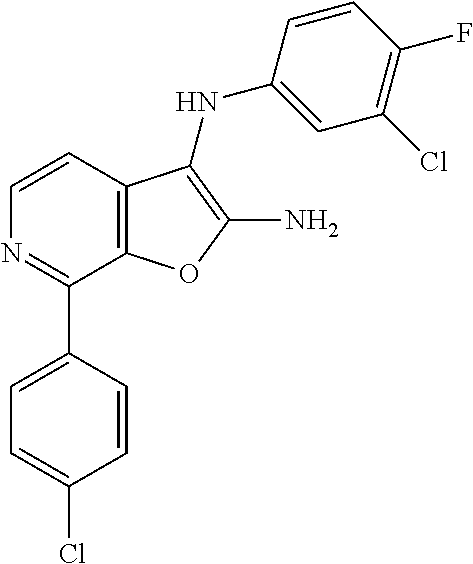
N1=C(C2=CC=C(Cl)C=C2)C2=C(C=C1)C(NC1=CC(Cl)=C(F)C=C1)=C(N)O2
